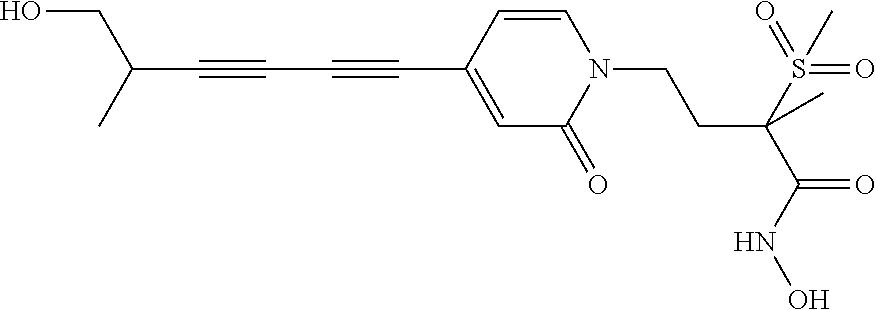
C1=CC(C#CC#CC(CO)C)=CC(=O)N1CCC(S(=O)(=O)C)(C(=O)NO)C
